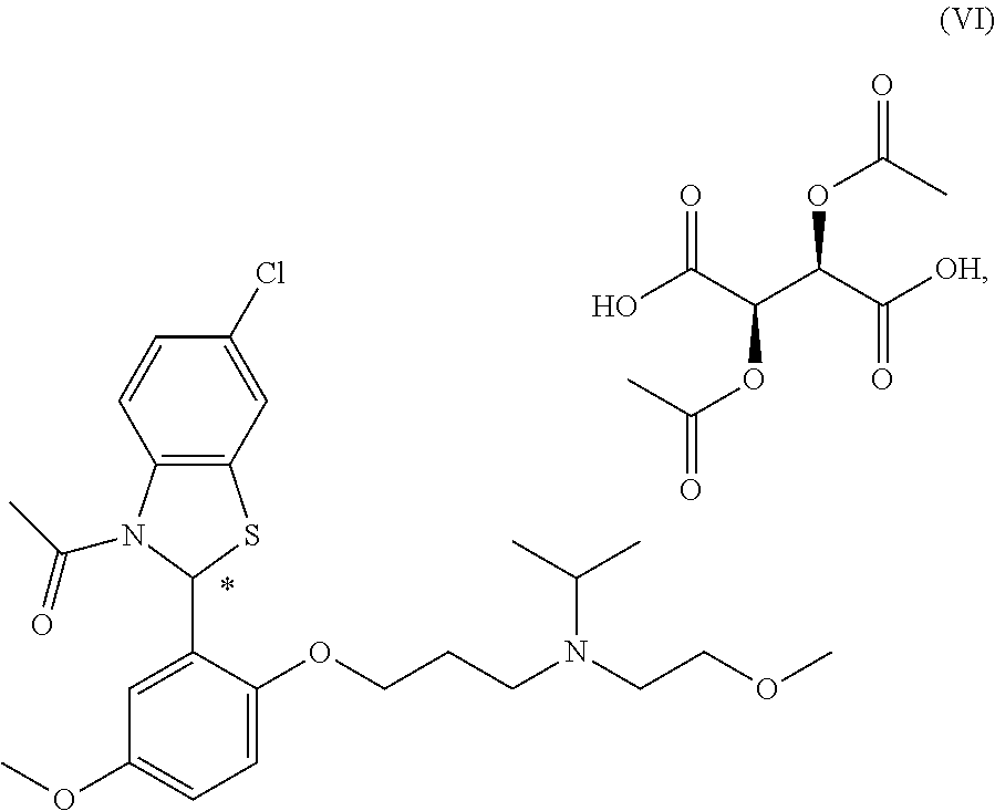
C12=C(C=C(Cl)C=C1)SC(C1=CC(OC)=CC=C1OCCCN(CCOC)C(C)C)N2C(C)=O.OC(C(C(C([OH])=O)OC(=O)C)OC(=O)C)=O
